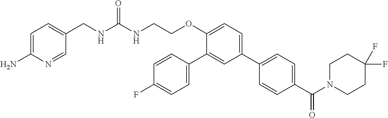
C1=C(N)N=CC(CNC(NCCOC2=CC=C(C3=CC=C(C(=O)N4CCC(F)(F)CC4)C=C3)C=C2C2=CC=C(F)C=C2)=O)=C1
